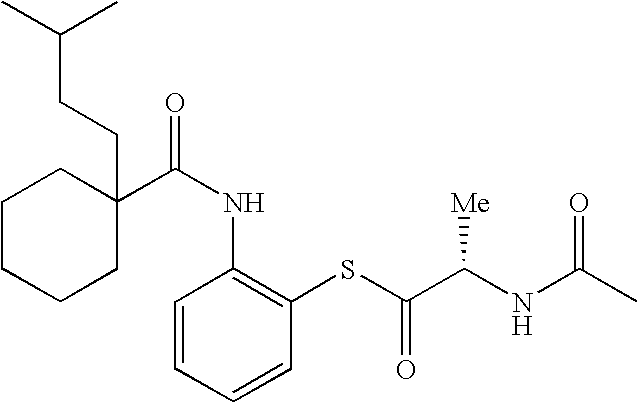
C1CCCC(CCC(C)C)(C(NC2=C(SC(=O)C(NC(C)=O)[Me])C=CC=C2)=O)C1
